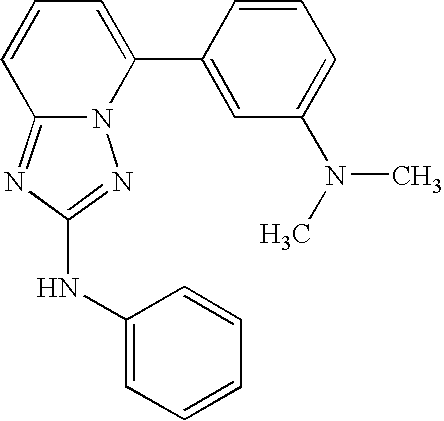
N12C(=NC(NC3=CC=CC=C3)=N1)C=CC=C2C1=CC(N(C)C)=CC=C1
